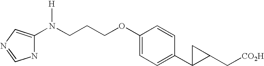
C1(N(CCCOC2=CC=C(C3C(C[CO2H])C3)C=C2)[H])=CN=CN1
